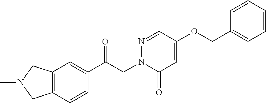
C12=C(C=CC(C(CN3C(=O)C=C(OCC4=CC=CC=C4)C=N3)=O)=C1)CN(C)C2
